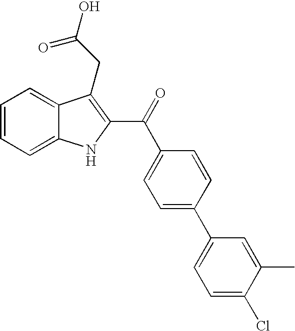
C1=CC=C2C(=C1)C(CC(=O)O)=C(C(=O)C1=CC=C(C3=CC=C(Cl)C(C)=C3)C=C1)N2
